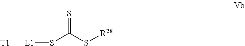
S=C(S[R28])S[L1][T1]
